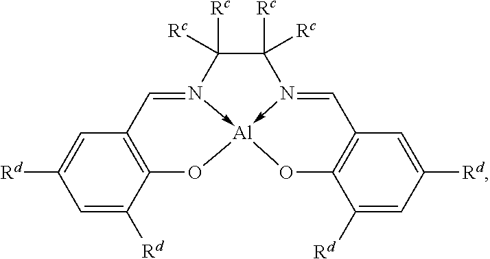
C12=C(C=N3->[Al]4(-N(=CC5=C(O4)C([Rd])=CC([Rd])=C5)C([Rc])([Rc])C3([Rc])[Rc])O1)C=C([Rd])C=C2[Rd]
